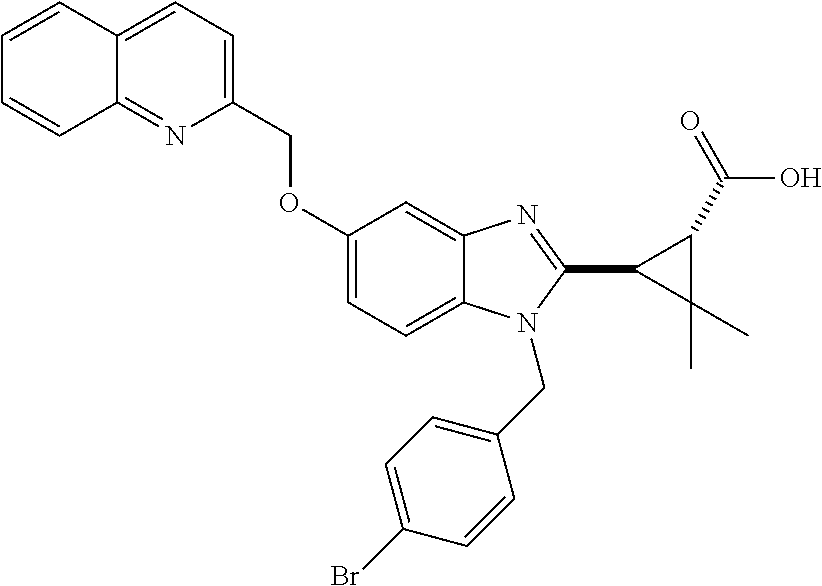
C(OC1=CC=C2C(=C1)N=C(C1C(C)(C)C1C(=O)O)N2CC1=CC=C(Br)C=C1)C1=CC=C2C(=N1)C=CC=C2
